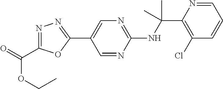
N(C(C1=C(Cl)C=CC=N1)(C)C)C1=NC=C(C2=NN=C(C(=O)OCC)O2)C=N1
